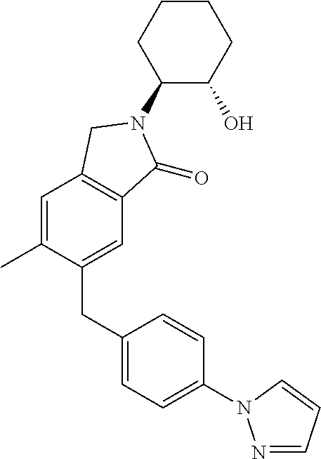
C1(N2C(=O)C3=C(C=C(C)C(CC4=CC=C(N5N=CC=C5)C=C4)=C3)C2)C(O)CCCC1
